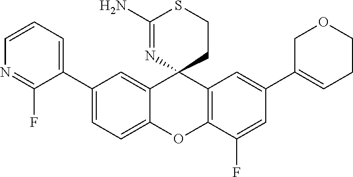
C1(C2=CC=CN=C2F)=CC=C2C(=C1)C1(C3=C(O2)C(F)=CC(C2=CCCOC2)=C3)CCSC(N)=N1
